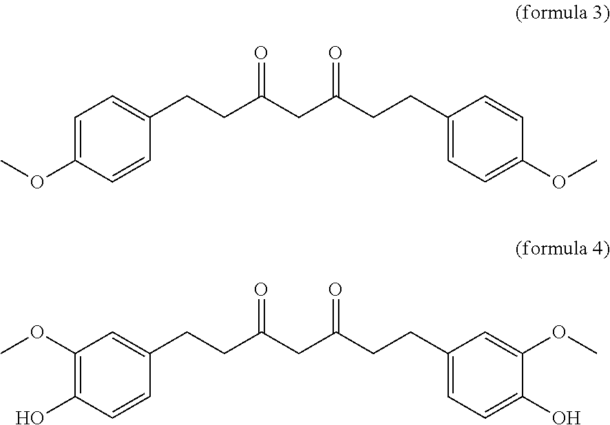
C1=C(OC)C=CC(CCC(CC(CCC2=CC=C(OC)C=C2)=O)=O)=C1.C1=CC(CCC(CC(CCC2=CC=C(O)C(OC)=C2)=O)=O)=CC(OC)=C1O
